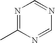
N1=C(C)N=CN=C1
